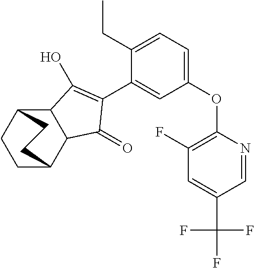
C12C(C3CCC1CC3)C(=O)C(C1=CC(OC3=C(F)C=C(C(F)(F)F)C=N3)=CC=C1CC)=C2O
